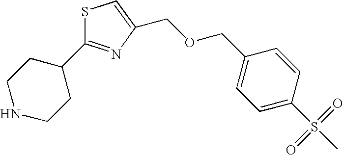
S1C(C2CCNCC2)=NC(COCC2=CC=C(S(=O)(=O)C)C=C2)=C1
